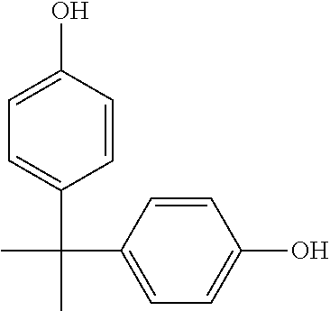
C1=C(O)C=CC(C(C)(C)C2=CC=C(O)C=C2)=C1
